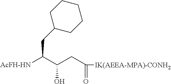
C(C(C(O)CC(=O)[IK(AEEA-MPA)-CONH2])[AcFH-HN])C1CCCCC1
